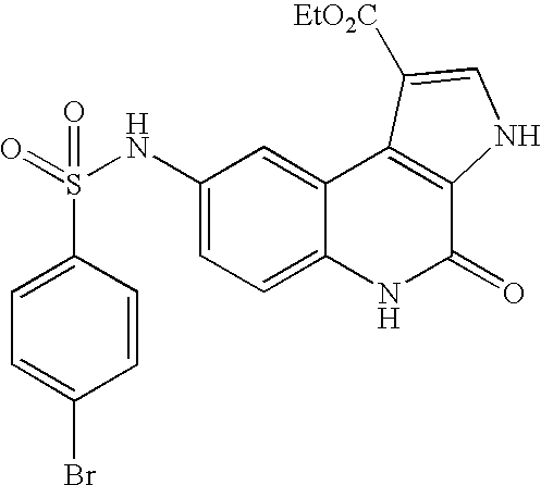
C1(S(=O)(NC2=CC=C3C(=C2)C2=C(C(=O)N3)NC=C2[EtO2C])=O)=CC=C(Br)C=C1
